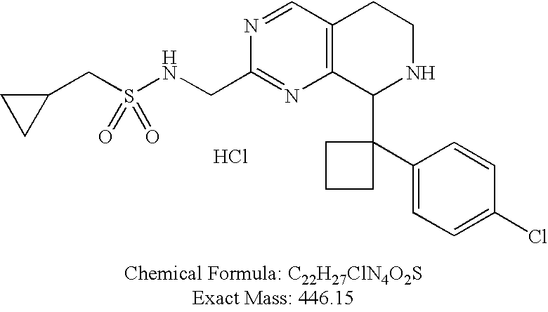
C12=C(C(C3(C4=CC=C(Cl)C=C4)CCC3)NCC1)N=C(CNS(CC1CC1)(=O)=O)N=C2.Cl
